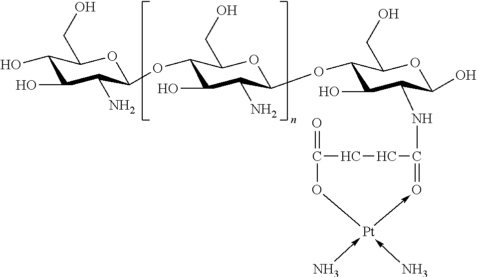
C1(O)C(O)C(N)C(OC2C(O)C(N)C(OC3C(O)C(NC4=O-[Pt](-N)(-N)OC(=O)CC4)C(O)OC3CO)OC2CO)OC1CO
